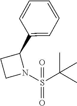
C1=CC=CC(C2CCN2S(=O)(C(C)(C)C)=O)=C1
